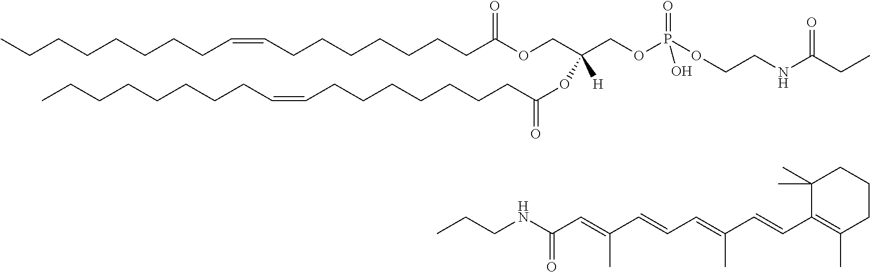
CCCCCCCCC=CCCCCCCCC(OCC(COP(OCCNC(CC)=O)(=O)O)(OC(CCCCCCCC=CCCCCCCCC)=O)[H])=O.C(NC(C=C(C=CC=C(C=CC1=C(C)CCCC1(C)C)C)C)=O)CC
